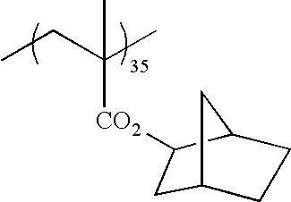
CCC(C)([CO2]C1C2CCC(C2)C1)C
